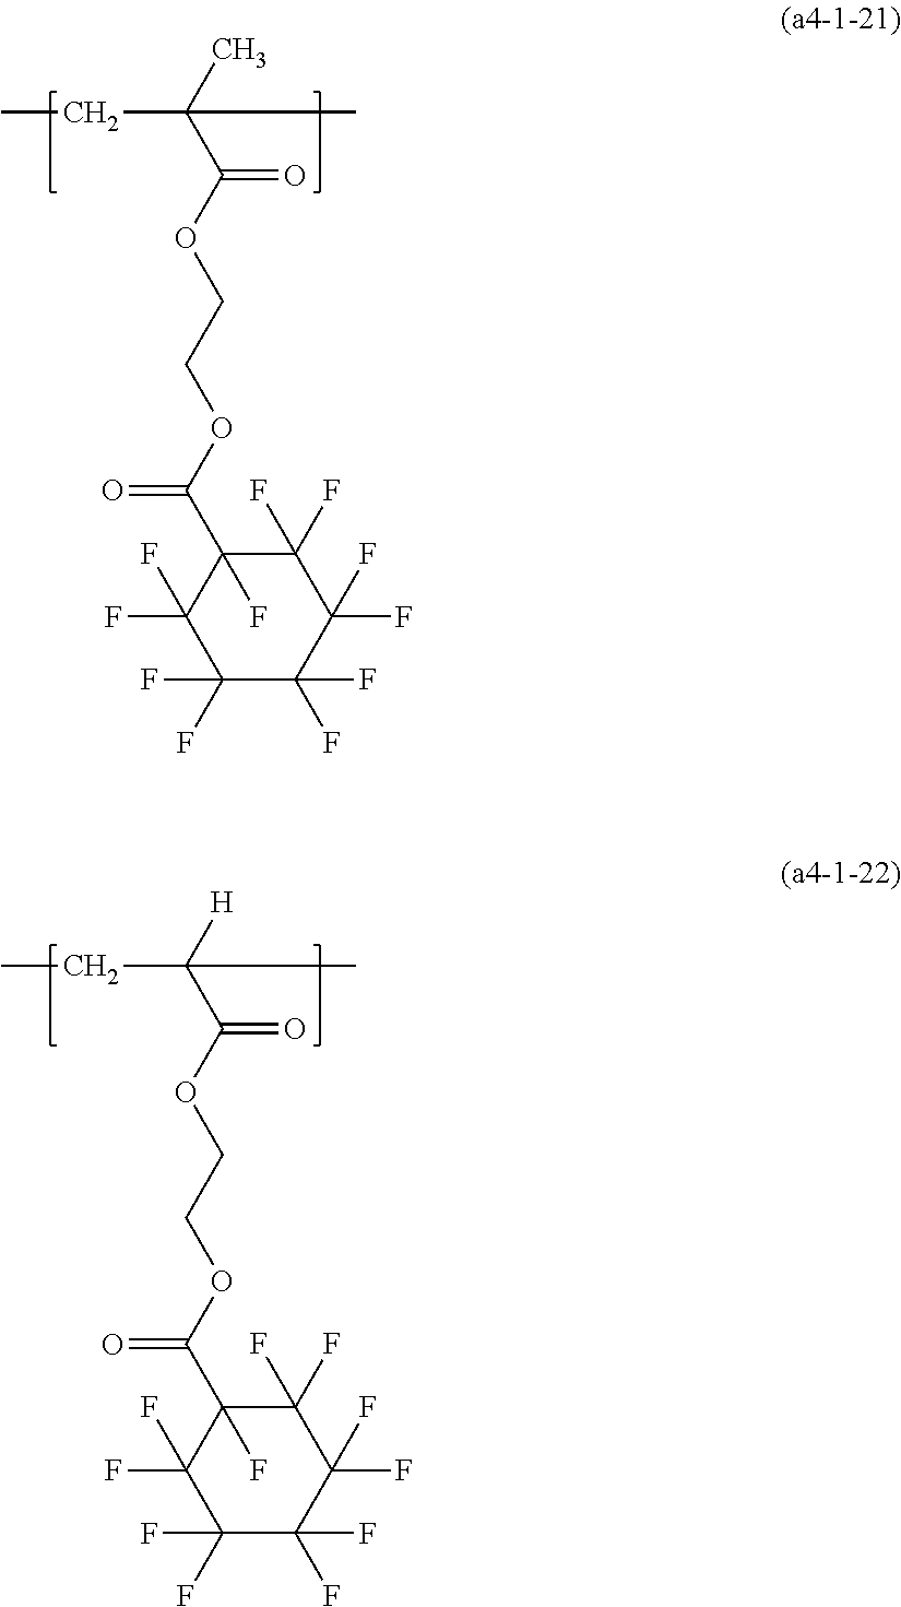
CCC(C(OCCOC(C1(F)C(F)(F)C(F)(F)C(F)(F)C(F)(F)C1(F)F)=O)=O)(C)C.CCC(C(OCCOC(C1(F)C(F)(F)C(F)(F)C(F)(F)C(F)(F)C1(F)F)=O)=O)([H])C
